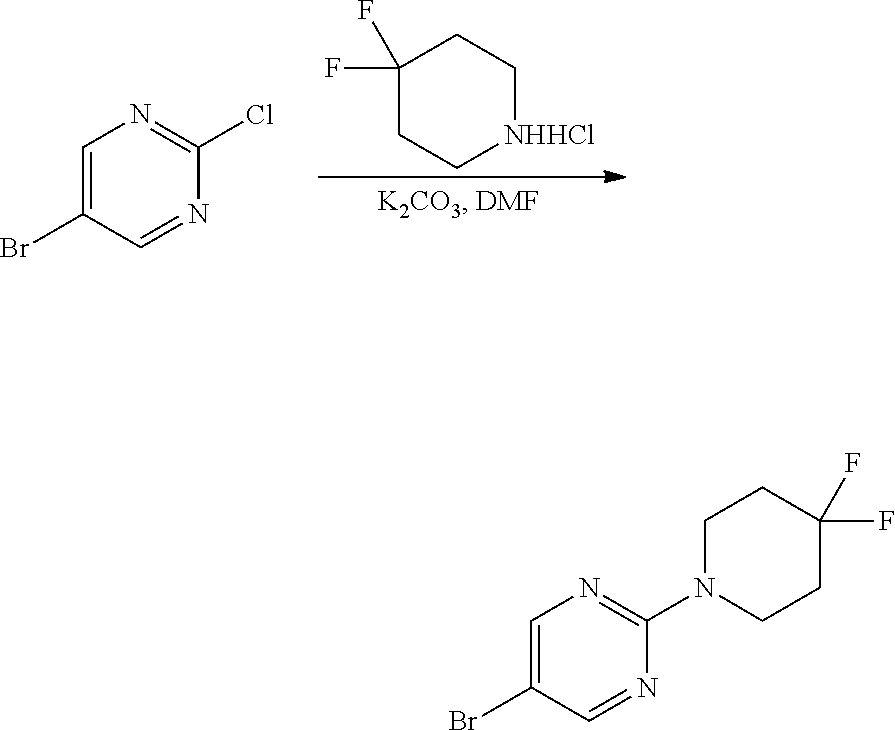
C1(F)(F)CC[NHHCl]CC1.C1=C(Br)C=NC(Cl)=N1.C1=C(Br)C=NC(N2CCC(F)(F)CC2)=N1
